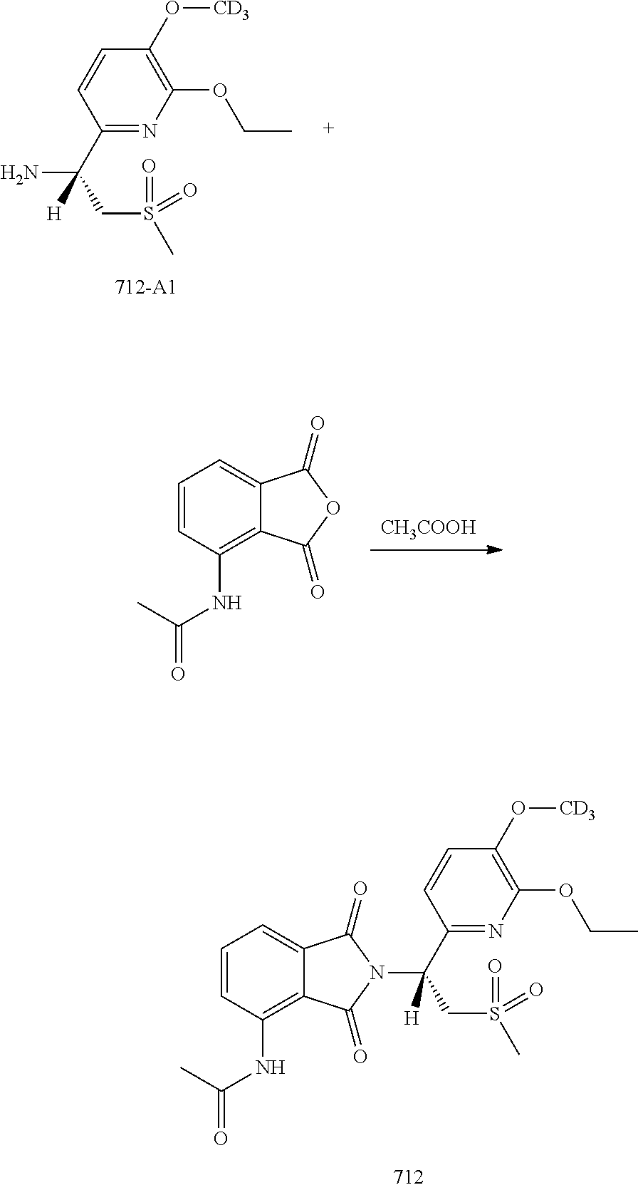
C1=CC(NC(=O)C)=C2C(=C1)C(=O)N(C(C1=NC(OCC)=C(O[CD3])C=C1)(CS(C)(=O)=O)[H])C2=O.[CH3COOH].C1=CC(NC(=O)C)=C2C(=C1)C(=O)OC2=O.NC(C1=NC(OCC)=C(O[CD3])C=C1)(CS(C)(=O)=O)[H]
